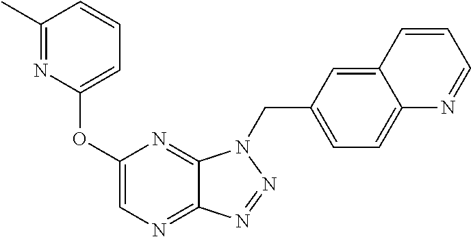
C1(OC2=CC=CC(C)=N2)=CN=C2C(=N1)N(CC1=CC=C3C(=C1)C=CC=N3)N=N2
